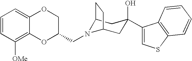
C12N(CC3COC4=CC=CC([OMe])=C4O3)C(CC(O)(C3=CSC4=C3C=CC=C4)C1)CC2
